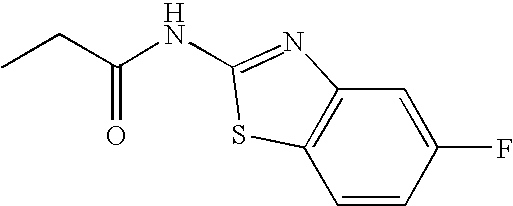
CCC(NC1=NC2=C(C=CC(F)=C2)S1)=O
